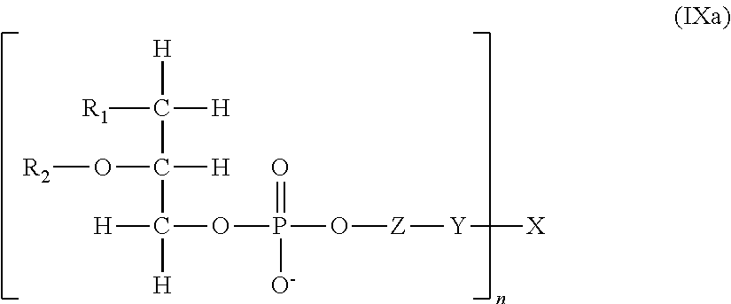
[R1]C([H])([H])C([H])(O[R2])C([H])([H])OP(=O)([O-])O[Z][Y][X]
